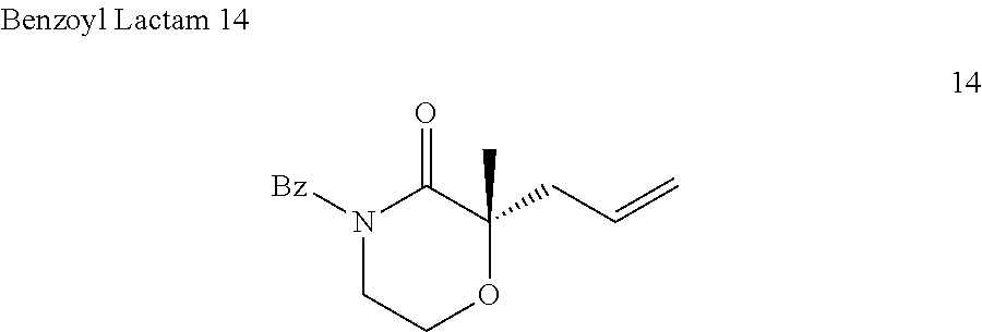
N1([Bz])CCOC(C)(CC=C)C1=O
